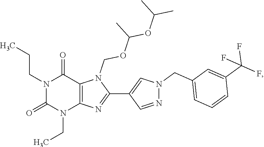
N1(CCC)C(=O)N(CC)C2=C(C1=O)N(COC(C)OC(C)C)C(C1=CN(CC3=CC=CC(C(F)(F)F)=C3)N=C1)=N2
